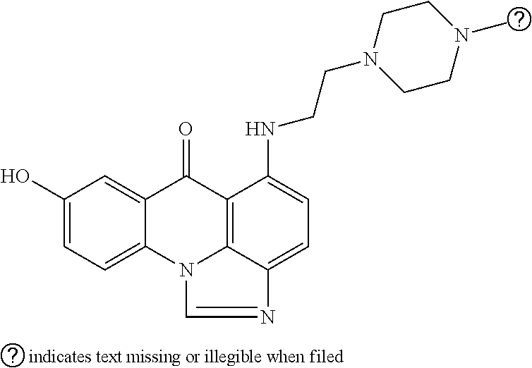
C1=C2C(=CC=C1O)N1C3=C(C2=O)C(NCCN2CCN(C)CC2)=CC=C3N=C1
